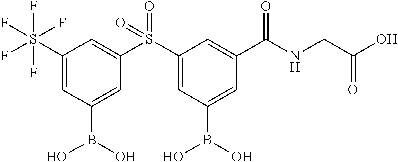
B(O)(C1=CC(C(NCC(O)=O)=O)=CC(S(C2=CC(S(F)(F)(F)(F)F)=CC(B(O)O)=C2)(=O)=O)=C1)O
